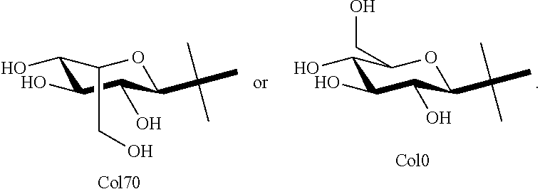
C1(O)C(O)C(O)C(C(C)(C)C)OC1CO.C1(O)C(O)C(O)C(C(C)(C)C)OC1CO
